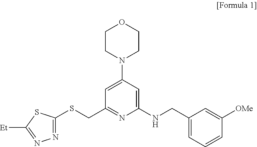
C1CN(C2=CC(CSC3=NN=C([Et])S3)=NC(NCC3=CC=CC([OMe])=C3)=C2)CCO1
